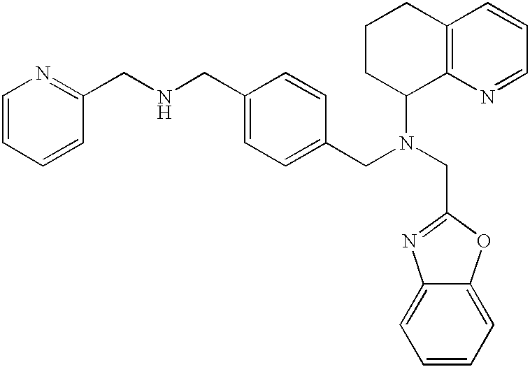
C1=C2C(=CC=C1)N=C(CN(CC1=CC=C(CNCC3=NC=CC=C3)C=C1)C1CCCC3=C1N=CC=C3)O2
